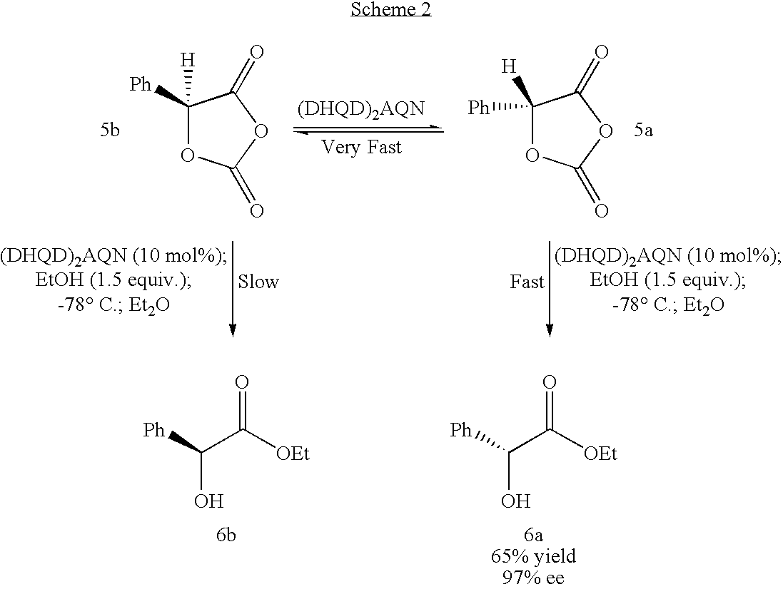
C1([H])([Ph])OC(=O)OC1=O.C1([H])([Ph])OC(=O)OC1=O.[Ph]C(C([OEt])=O)O.[Ph]C(C([OEt])=O)O
